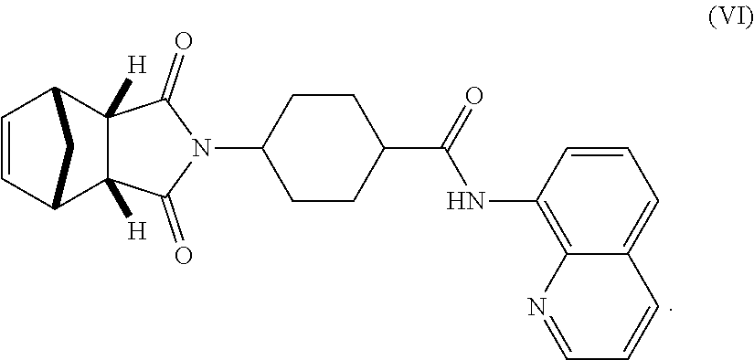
C1=CC2C3([H])C([H])(C1C2)C(=O)N(C1CCC(C(NC2=C4C(=CC=C2)C=CC=N4)=O)CC1)C3=O
